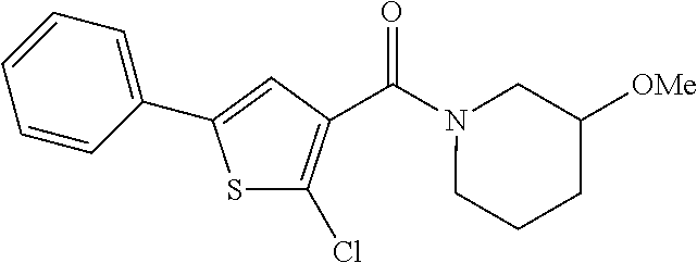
S1C(Cl)=C(C(N2CCCC([OMe])C2)=O)C=C1C1=CC=CC=C1
